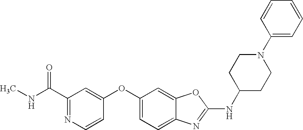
C1(C(NC)=O)=NC=CC(OC2=CC=C3C(=C2)OC(NC2CCN(C4=CC=CC=C4)CC2)=N3)=C1
